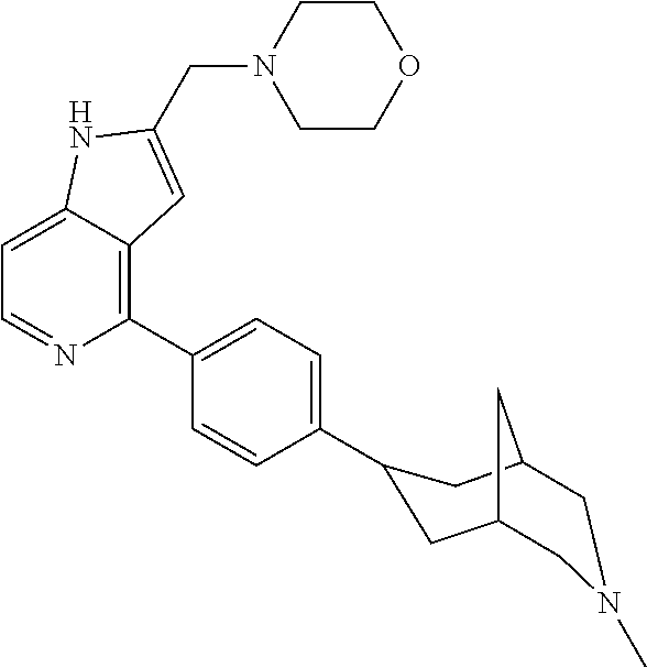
C1=C2C(=C(C3=CC=C(C4CC5CN(C)CC(C4)C5)C=C3)N=C1)C=C(CN1CCOCC1)N2
